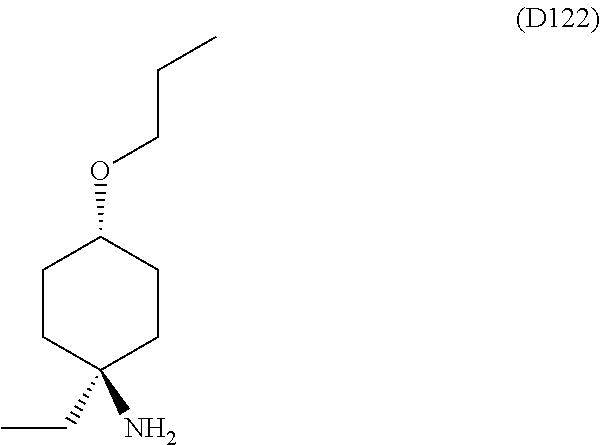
C1CC(CC)(N)CCC1OCCC
